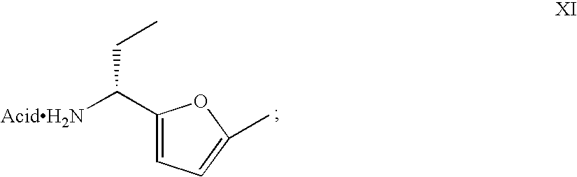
C1(C([AcidH2N])CC)=CC=C(C)O1
